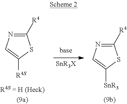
C1([R4])=NC=C([SnR3])S1.[SnR3X].C1([R4])=NC=C([R4S])S1
